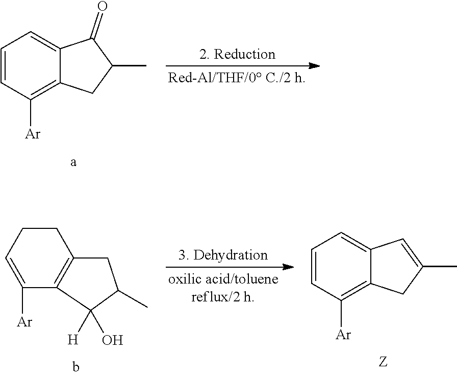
C1=CC([Ar])=C2C(=C1)C(=O)C(C)C2.C1=CC([Ar])=C2C(=C1)C=C(C)C2.C1([Ar])=CCCC2=C1C([H])(O)C(C)C2
